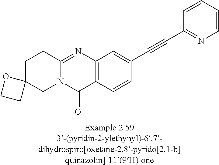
C1C2(CN3C(=NC4=C(C3=O)C=CC(C#CC3=NC=CC=C3)=C4)C1)OCC2
